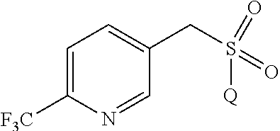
C1=C([F3C])N=CC(CS(=O)(=O)[Q])=C1
